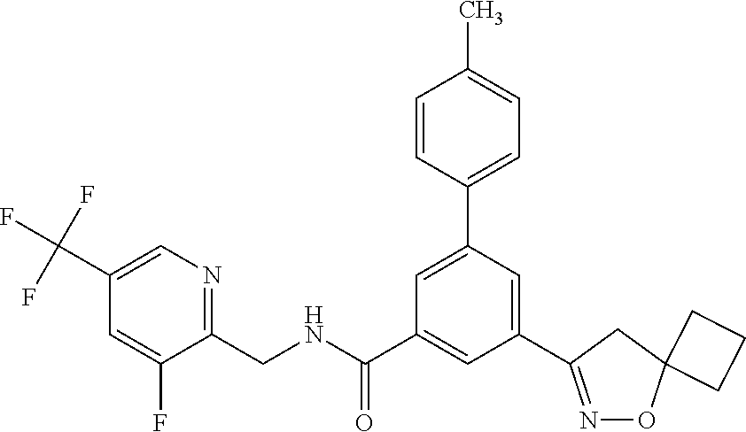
C1=C(C2=CC=C(C)C=C2)C=C(C2=NOC3(C2)CCC3)C=C1C(NCC1=NC=C(C(F)(F)F)C=C1F)=O
